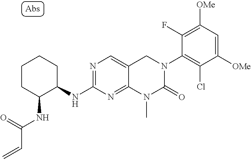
N(C(=O)C=C)C1CCCCC1NC1=NC=C2C(=N1)N(C)C(=O)N(C1=C(Cl)C([OMe])=CC([OMe])=C1F)C2
